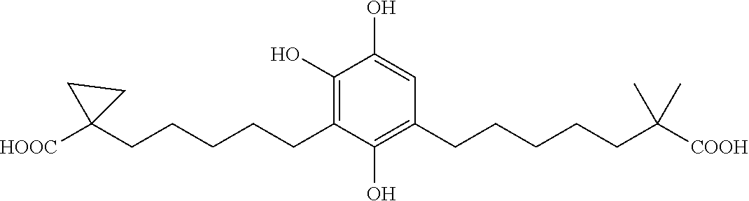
C1(O)=CC(CCCCCC(C)(C)[COOH])=C(O)C(CCCCCC2([HOOC])CC2)=C1O
